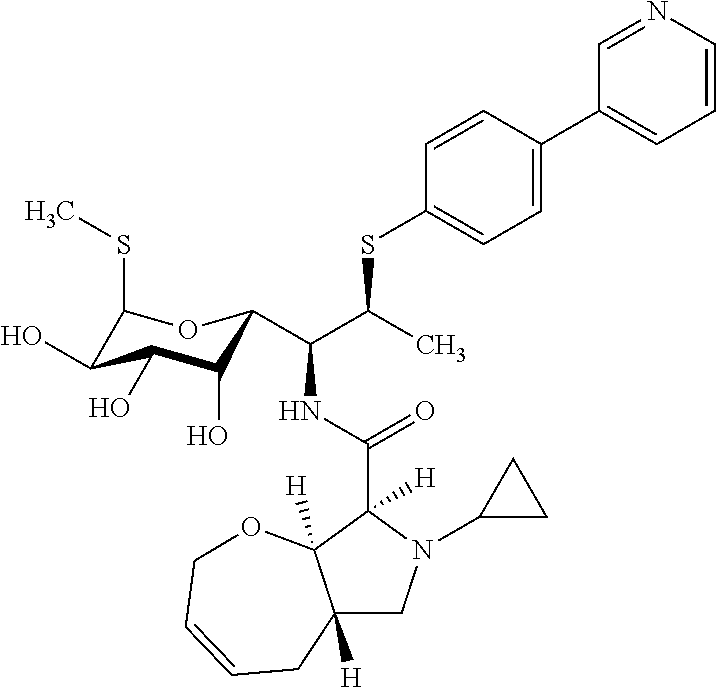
C12([H])CN(C3CC3)C(C(NC(C(C)SC3=CC=C(C4=CC=CN=C4)C=C3)C3C(O)C(O)C(O)C(SC)O3)=O)([H])C1([H])OCC=CC2
